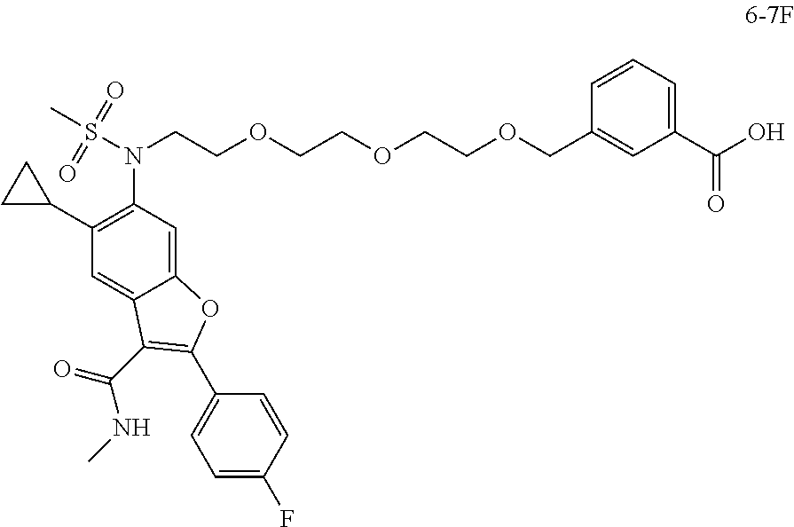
N(CCOCCOCCOCC1=CC(C(O)=O)=CC=C1)(C1=C(C2CC2)C=C2C(=C1)OC(C1=CC=C(F)C=C1)=C2C(NC)=O)S(C)(=O)=O
